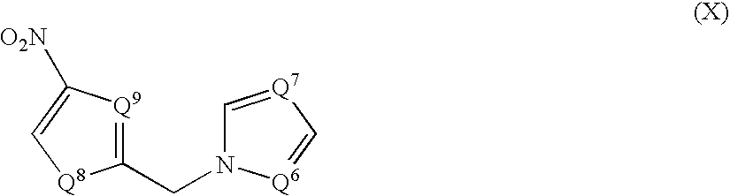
C(N1C=[Q7]C=[Q6]1)C1=[Q9]C([O2N])=C[Q8]1
